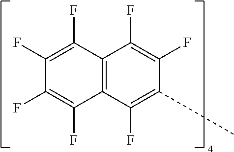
C12=C(C(F)=C(F)C(F)=C1F)C(F)=C(C)C(F)=C2F
